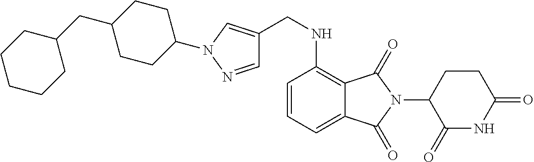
C1CC(N2C=C(CNC3=C4C(=CC=C3)C(=O)N(C3C(=O)NC(=O)CC3)C4=O)C=N2)CCC1CC1CCCCC1
